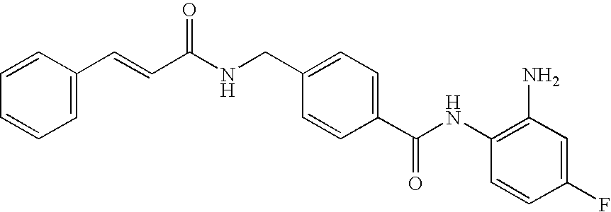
C1(F)=CC(N)=C(NC(C2=CC=C(CNC(C=CC3=CC=CC=C3)=O)C=C2)=O)C=C1
